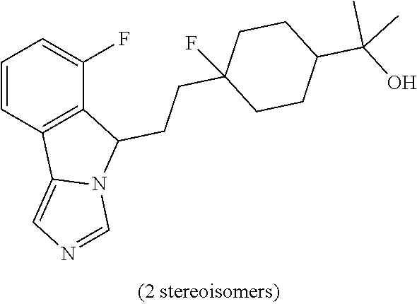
C1=CC2=C(C(F)=C1)C(CCC1(F)CCC(C(O)(C)C)CC1)N1C2=CN=C1
